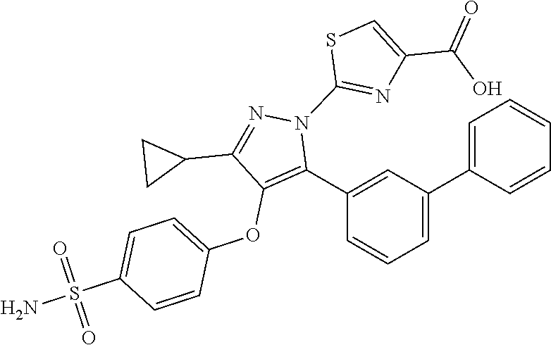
C1(C2=C(OC3=CC=C(S(N)(=O)=O)C=C3)C(C3CC3)=NN2C2=NC(C(=O)O)=CS2)=CC(C2=CC=CC=C2)=CC=C1
